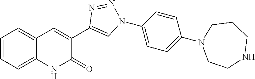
C1=CC=C2C(=C1)NC(=O)C(C1=CN(C3=CC=C(N4CCCNCC4)C=C3)N=N1)=C2
